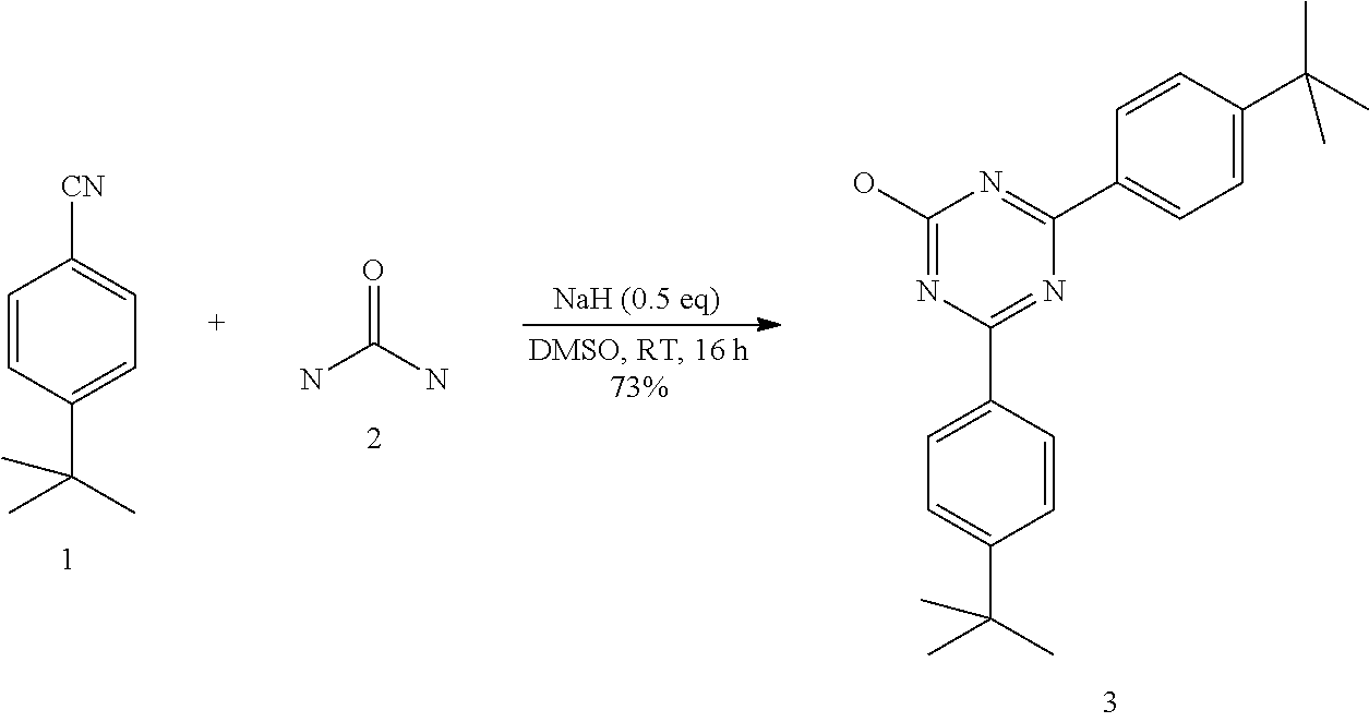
C1=CC(C(C)(C)C)=CC=C1[CN].O=C(N)N.C1=C(C2=NC(C3=CC=C(C(C)(C)C)C=C3)=NC(O)=N2)C=CC(C(C)(C)C)=C1
